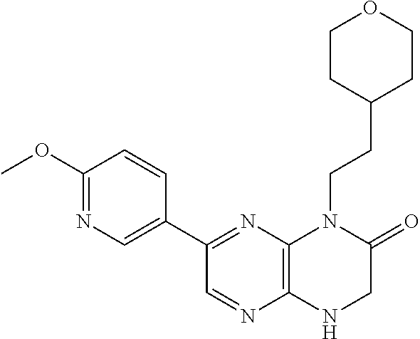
C1(OC)=NC=C(C2=NC3=C(N=C2)NCC(=O)N3CCC2CCOCC2)C=C1
